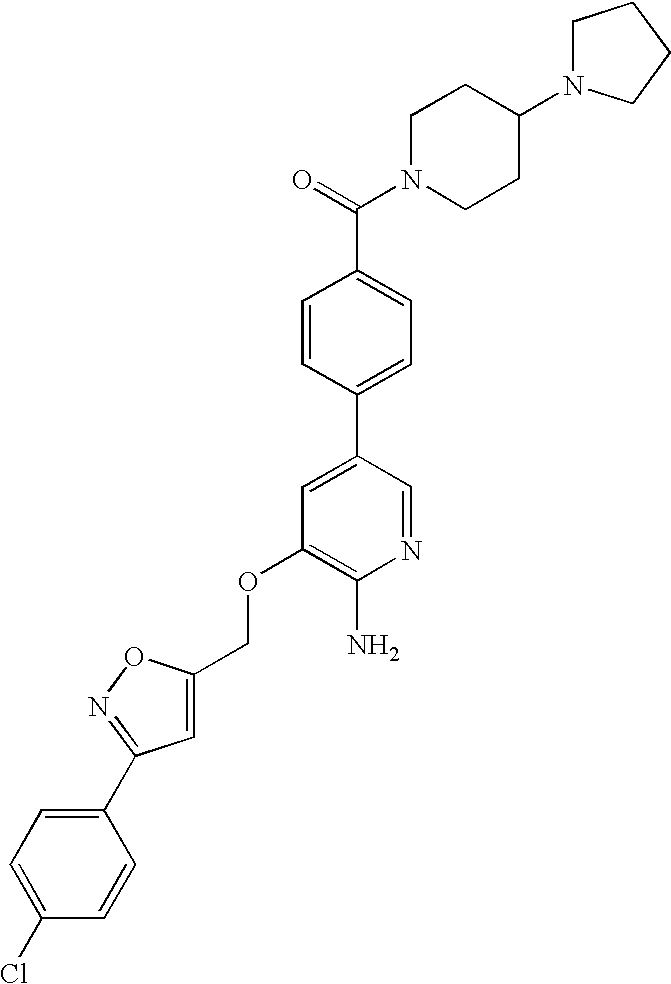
C(OC1=C(N)N=CC(C2=CC=C(C(=O)N3CCC(N4CCCC4)CC3)C=C2)=C1)C1=CC(C2=CC=C(Cl)C=C2)=NO1
